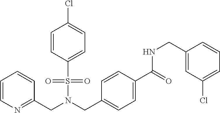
C(N(S(=O)(=O)C1=CC=C(Cl)C=C1)CC1=CC=C(C(=O)NCC2=CC(Cl)=CC=C2)C=C1)C1=NC=CC=C1
